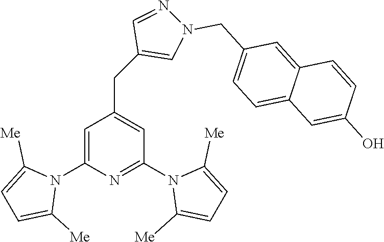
C1=C(N2C([Me])=CC=C2[Me])N=C(N2C([Me])=CC=C2[Me])C=C1CC1=CN(CC2=CC=C3C(=C2)C=CC(O)=C3)N=C1
